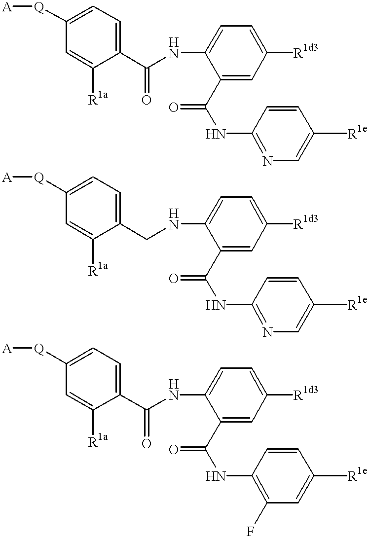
C1([Q][A])=CC=C(C(NC2=CC=C([R1d3])C=C2C(NC2=NC=C([R1e])C=C2)=O)=O)C([R1a])=C1.C1([Q][A])=CC=C(CNC2=CC=C([R1d3])C=C2C(NC2=NC=C([R1e])C=C2)=O)C([R1a])=C1.C1([Q][A])=CC=C(C(NC2=CC=C([R1d3])C=C2C(NC2=C(F)C=C([R1e])C=C2)=O)=O)C([R1a])=C1
